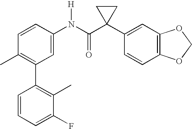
C1(N(C(C2(C3=CC4=C(C=C3)OCO4)CC2)=O)[H])=CC(C2=C(C)C(F)=CC=C2)=C(C)C=C1
